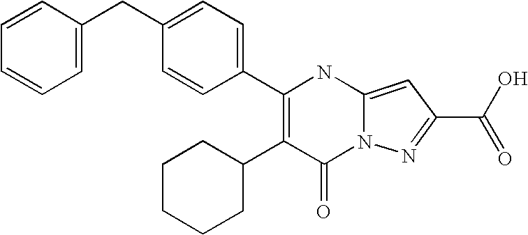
C1(=O)N2C(=CC(C(O)=O)=N2)NC(C2=CC=C(CC3=CC=CC=C3)C=C2)=C1C1CCCCC1
